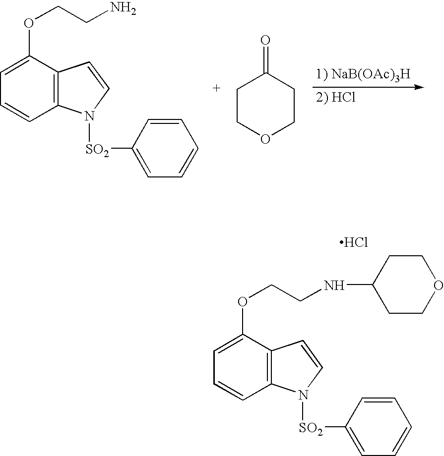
C12=C(C(OCCN)=CC=C1)C=CN2[SO2]C1=CC=CC=C1.C1COCCC1=O.C12=C(C(OCCNC3CCOCC3)=CC=C1)C=CN2[SO2]C1=CC=CC=C1.Cl
